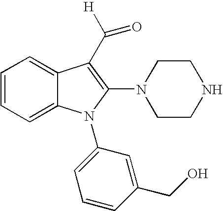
C1=CC=C2C(=C1)C(C([H])=O)=C(N1CCNCC1)N2C1=CC=CC(CO)=C1
